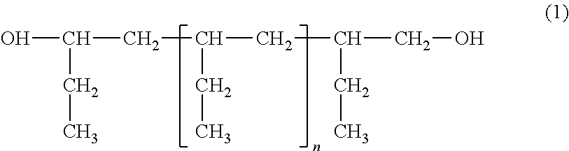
OC(CC(CC(CC)CO)CC)CC
